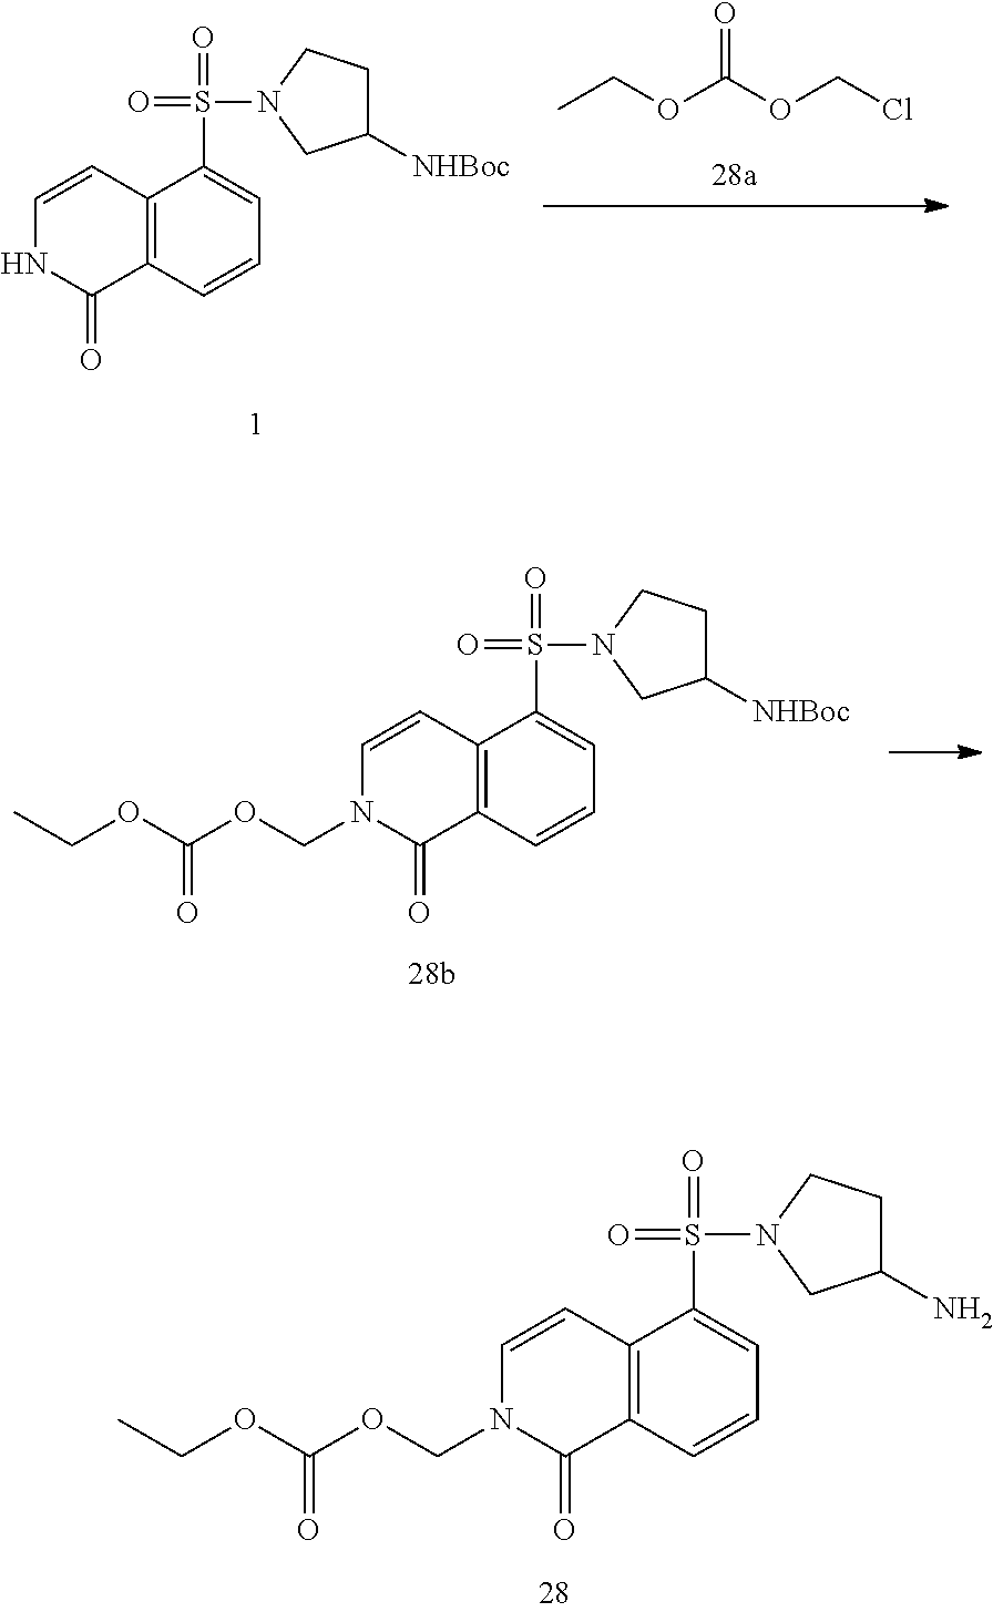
C12=C(C=CC=C1S(=O)(=O)N1CC([NHBoc])CC1)C(=O)NC=C2.O(C(=O)OCCl)CC.C12=C(C=CC=C1S(=O)(=O)N1CC([NHBoc])CC1)C(=O)N(COC(OCC)=O)C=C2.C12=C(C=CC=C1S(=O)(=O)N1CC(N)CC1)C(=O)N(COC(OCC)=O)C=C2
